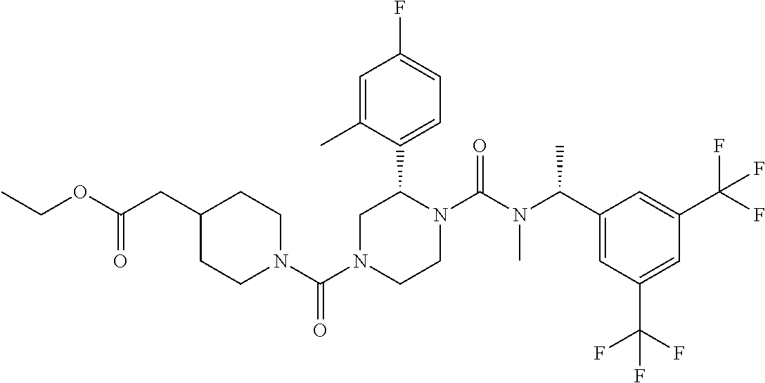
C(N1CCN(C(N(C(C2=CC(C(F)(F)F)=CC(C(F)(F)F)=C2)C)C)=O)C(C2=CC=C(F)C=C2C)C1)(N1CCC(CC(OCC)=O)CC1)=O
